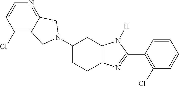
C1(N2CC3=C(Cl)C=CN=C3C2)CCC2=C(C1)N([H])C(C1=C(Cl)C=CC=C1)=N2
